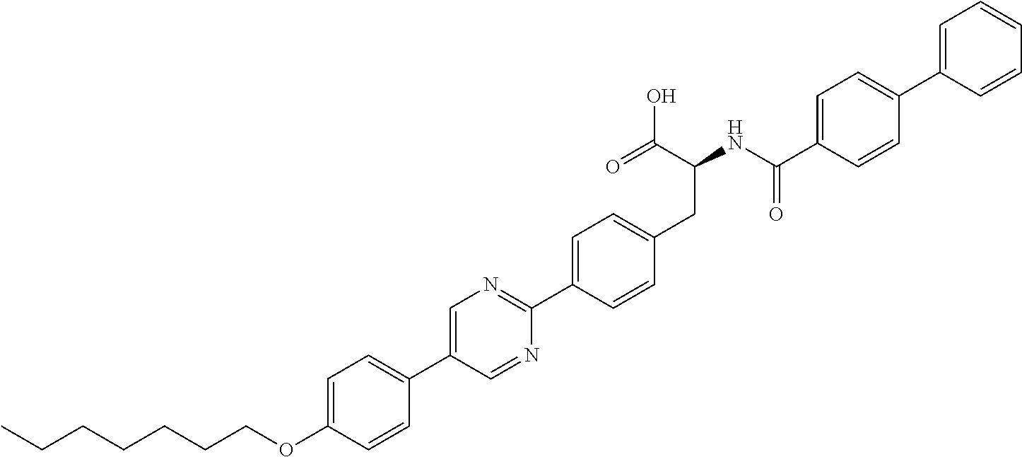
C(OC1=CC=C(C2=CN=C(C3=CC=C(CC(NC(C4=CC=C(C5=CC=CC=C5)C=C4)=O)C(O)=O)C=C3)N=C2)C=C1)CCCCCC
